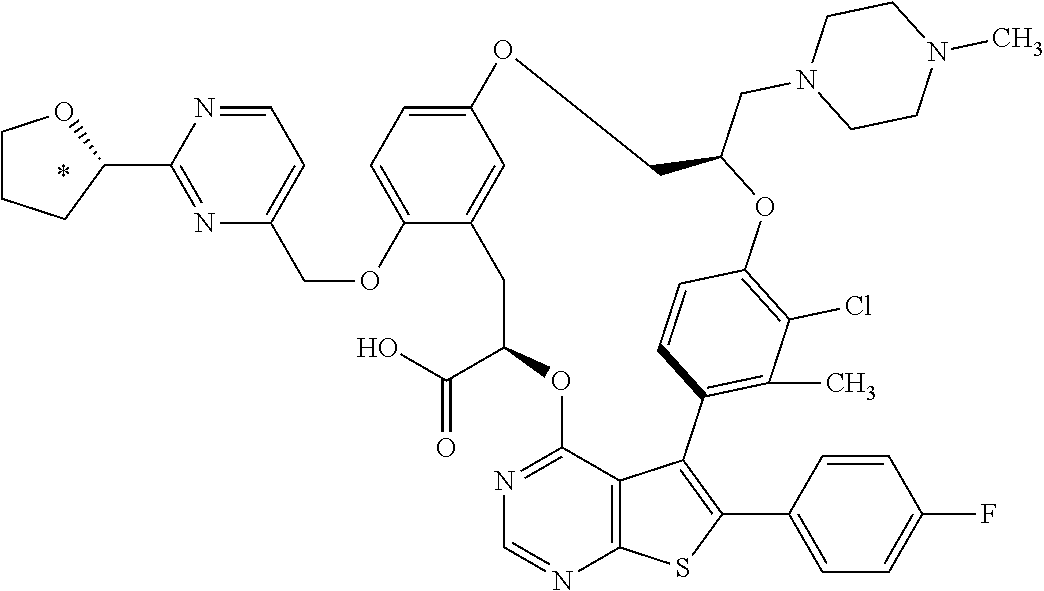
C1C(C(O)=O)OC2=NC=NC3=C2C(=C(C2=CC=C(F)C=C2)S3)C2=C(C)C(Cl)=C(C=C2)OC(CN2CCN(C)CC2)COC2=CC=C(OCC3=CC=NC(C4OCCC4)=N3)C1=C2
